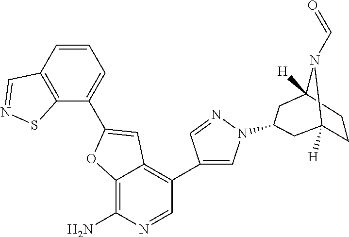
C12=C(N)N=CC(C3=CN(C4CC5([H])N(C=O)C([H])(CC5)C4)N=C3)=C1C=C(C1=CC=CC3=C1SN=C3)O2
